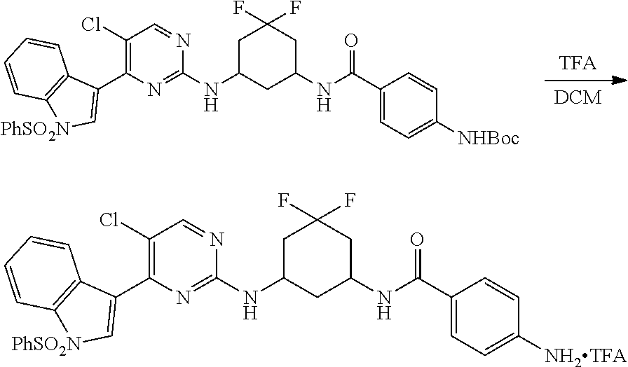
[TFA].[DCM].C1C(NC2=NC(C3=C[PhSO2N]C4=C3C=CC=C4)=C(Cl)C=N2)CC(NC(C2=CC=C([NHBoc])C=C2)=O)CC1(F)F.C1C(NC2=NC(C3=C[PhSO2N]C4=C3C=CC=C4)=C(Cl)C=N2)CC(NC(C2=CC=C([NH2TFA])C=C2)=O)CC1(F)F
